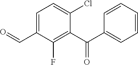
C1=CC(C(C2=C(F)C(C=O)=CC=C2Cl)=O)=CC=C1
